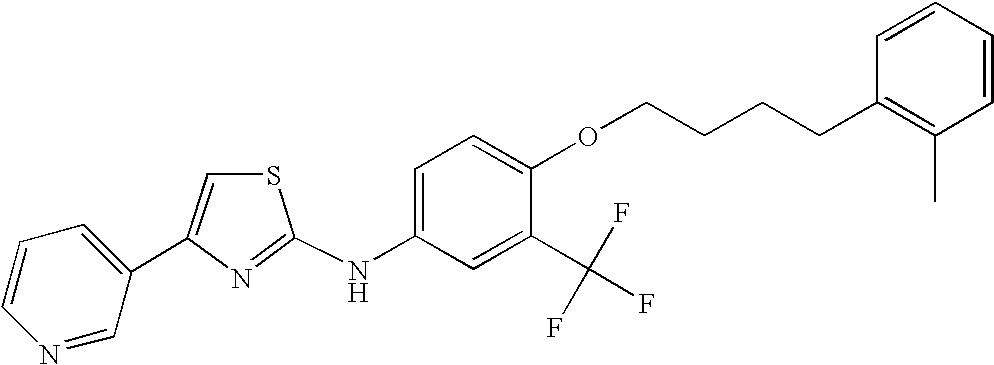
C1=CC=C(C2=CSC(NC3=CC=C(OCCCCC4=C(C)C=CC=C4)C(C(F)(F)F)=C3)=N2)C=N1
